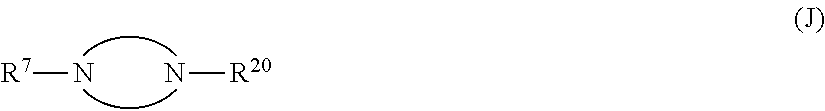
[R7]N.[R20]N
